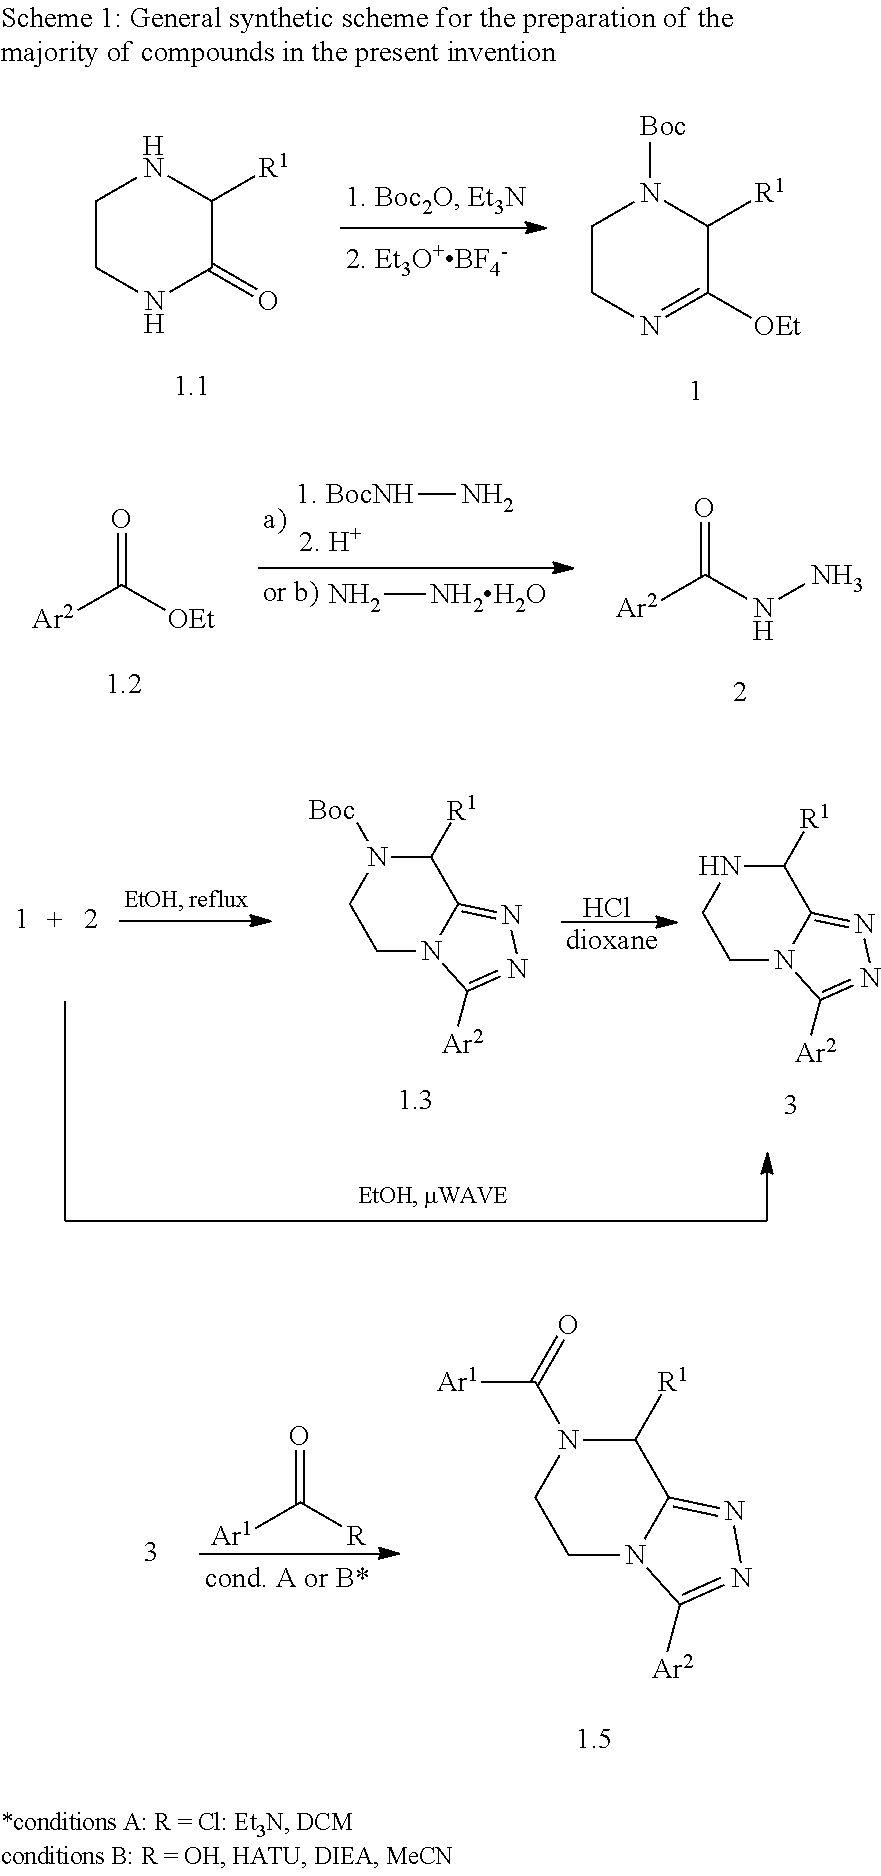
C1CNC(=O)C([R1])N1.C1CN=C([OEt])C([R1])N1[Boc].C1([R1])N([Boc])CCN2C1=NN=C2[Ar2].Cl.C1([R1])NCCN2C1=NN=C2[Ar2].O=C([R])[Ar1].C1([R1])N(C(=O)[Ar1])CCN2C1=NN=C2[Ar2].[1. BocNH]N.N[NH2H2O].O=C([OEt])[Ar2].O=C(NN)[Ar2]
